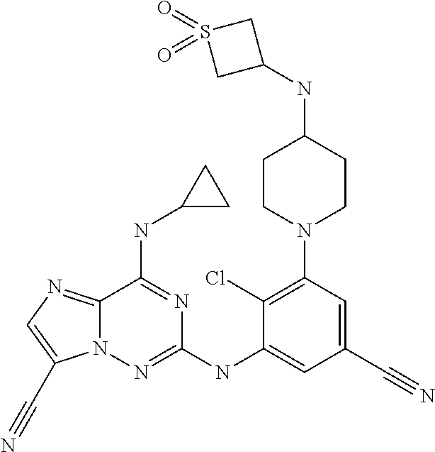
C12=NC=C(C#N)N1N=C(NC1=CC(C#N)=CC(N3CCC(NC4CS(=O)(=O)C4)CC3)=C1Cl)N=C2NC1CC1
